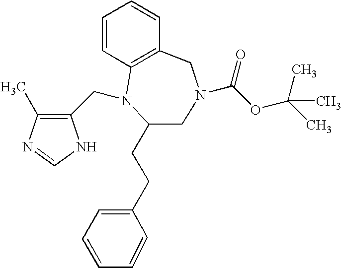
C1=CC2=C(CN(C(OC(C)(C)C)=O)CC(CCC3=CC=CC=C3)N2CC2=C(C)N=CN2)C=C1
